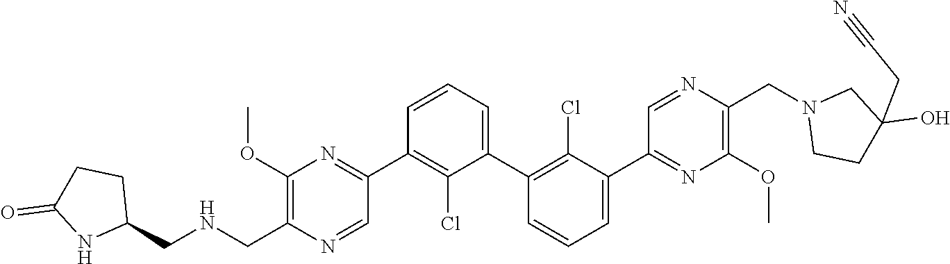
C1(OC)=C(C[HN]CC2CCC(=O)N2)N=CC(C2=C(Cl)C(C3=C(Cl)C(C4=NC(OC)=C(CN5CCC(O)(CC#N)C5)N=C4)=CC=C3)=CC=C2)=N1
